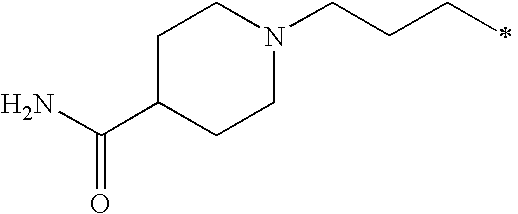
NC(C1CCN(CCCC)CC1)=O
